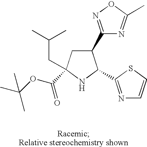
C1(C2=NOC(C)=N2)CC(CC(C)C)(C(OC(C)(C)C)=O)NC1C1=NC=CS1
